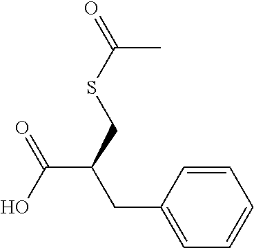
C(C)(SCC(CC1=CC=CC=C1)C(=O)O)=O
